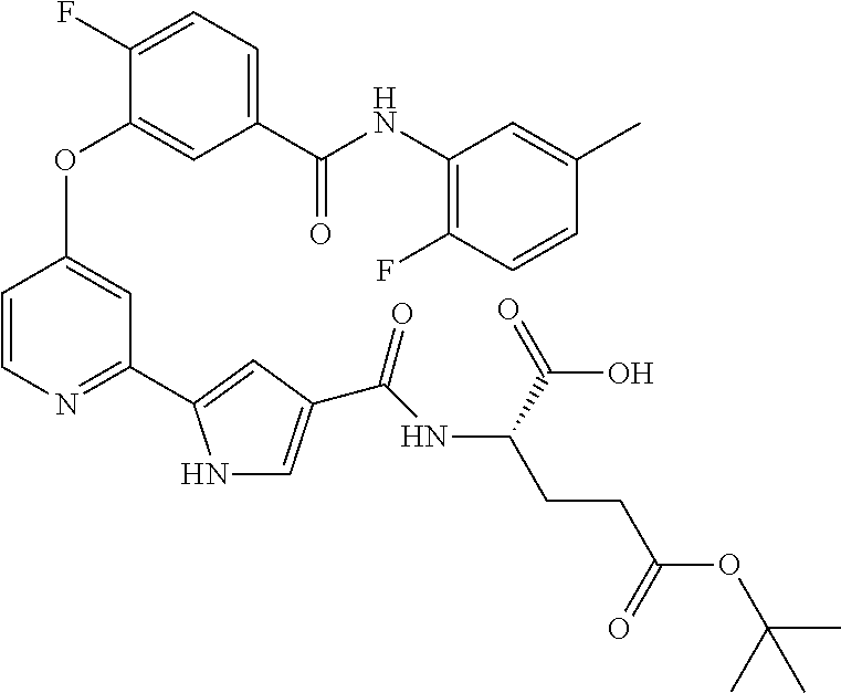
C1=C(C(NC2=C(F)C=CC(C)=C2)=O)C=C(OC2=CC(C3=CC(C(NC(CCC(OC(C)(C)C)=O)C(=O)O)=O)=CN3)=NC=C2)C(F)=C1
